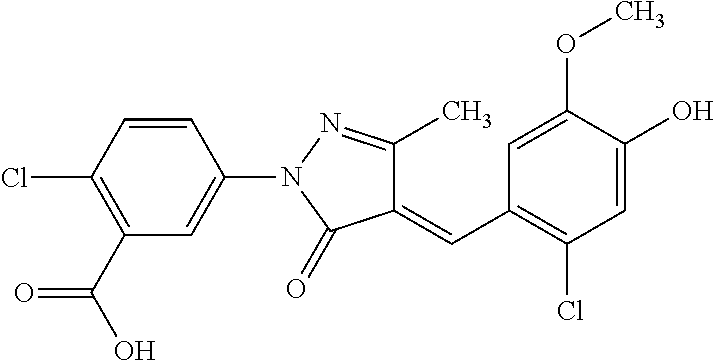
C1(C(=O)O)=C(Cl)C=CC(N2C(=O)C(=CC3=C(Cl)C=C(O)C(OC)=C3)C(C)=N2)=C1
